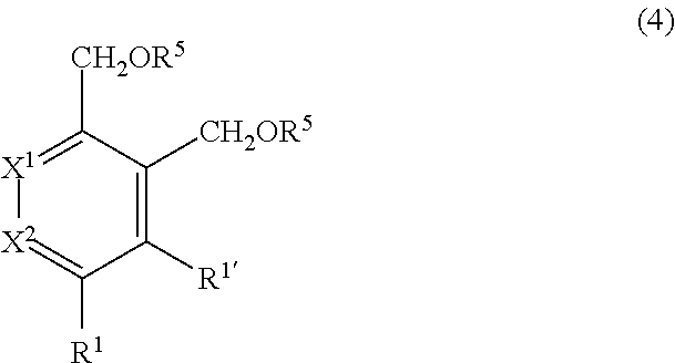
[X1]1=C([CH2OR5])C([CH2OR5])=C([R1])C([R1])=[X2]1
